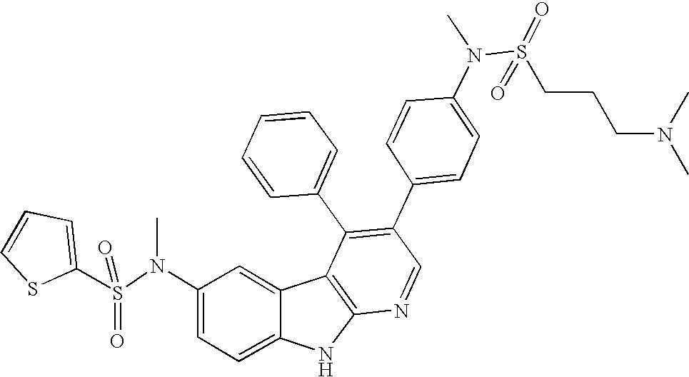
N(C1=CC=C2C(=C1)C1=C(N2)N=CC(C2=CC=C(N(S(=O)(CCCN(C)C)=O)C)C=C2)=C1C1=CC=CC=C1)(S(C1=CC=CS1)(=O)=O)C
